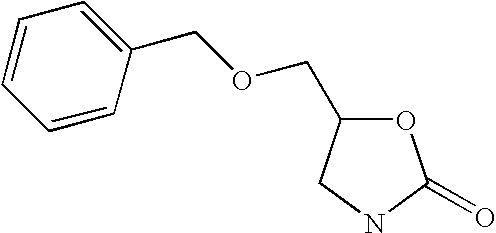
O1C(COCC2=CC=CC=C2)CNC1=O
